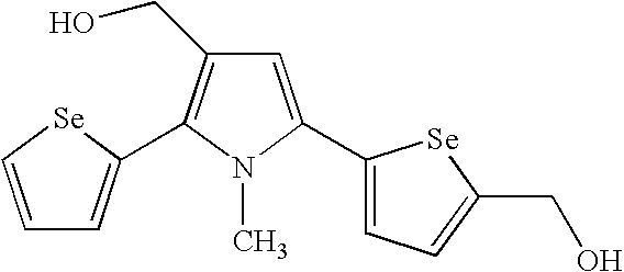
C1=C[Se]C(C2=C(CO)C=C(C3=CC=C(CO)[Se]3)N2C)=C1
